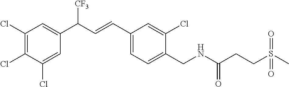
C1(Cl)=C(Cl)C(Cl)=CC(C([CF3])C=CC2=CC=C(CNC(CCS(C)(=O)=O)=O)C(Cl)=C2)=C1
